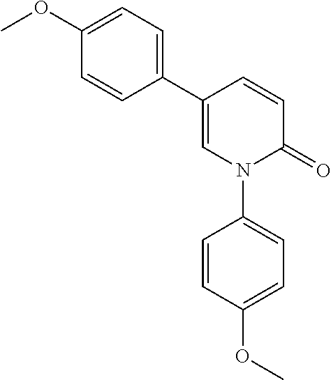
C1=CC(C2=CC=C(OC)C=C2)=CN(C2=CC=C(OC)C=C2)C1=O
